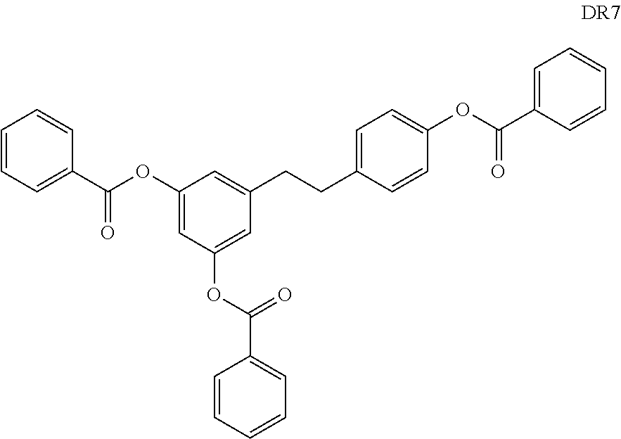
C1(C(OC2=CC(OC(C3=CC=CC=C3)=O)=CC(CCC3=CC=C(OC(=O)C4=CC=CC=C4)C=C3)=C2)=O)=CC=CC=C1
